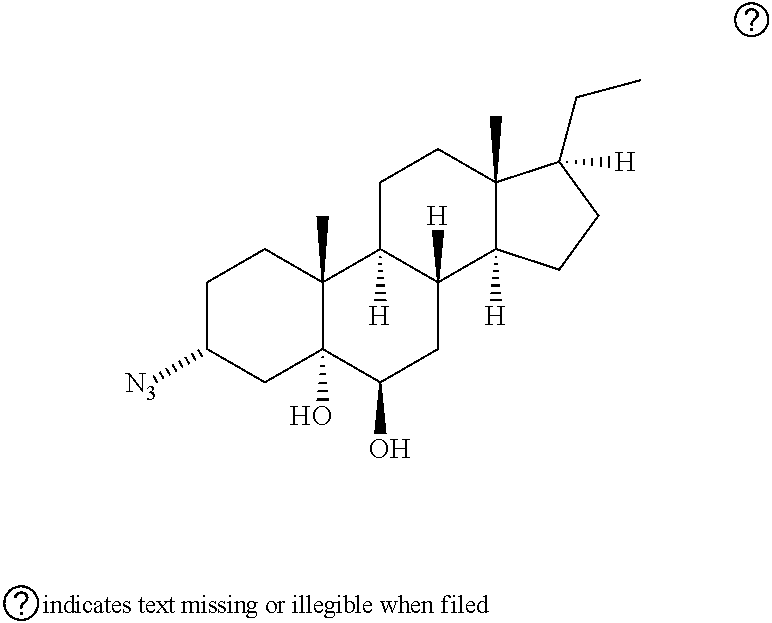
C1C([N3])CC2(O)C(C)(C1)C1([H])C([H])(CC2O)C2([H])C(C)(CC1)C(CC)([H])CC2
